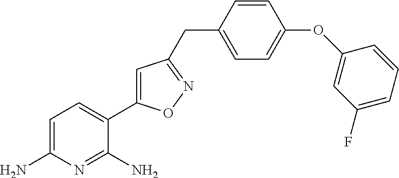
C1=C(N)N=C(N)C(C2=CC(CC3=CC=C(OC4=CC(F)=CC=C4)C=C3)=NO2)=C1
